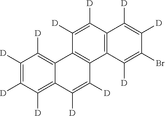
C1([D])=C([D])C([D])=C2C(=C1[D])C1=C(C([D])=C2[D])C2=C(C([D])=C1[D])C([D])=C([D])C(Br)=C2[D]
